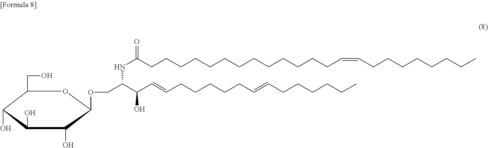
C1(CO)C(O)C(O)C(O)C(OCC(C(C=CCCCCCC=CCCCCCC)O)NC(CCCCCCCCCCCCCC=CCCCCCCCC)=O)O1
